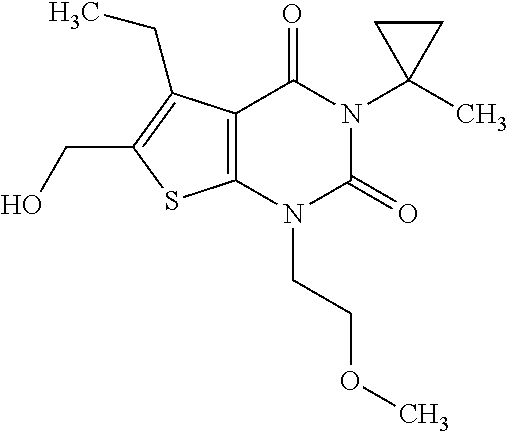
C12=C(N(CCOC)C(=O)N(C3(C)CC3)C1=O)SC(CO)=C2CC
